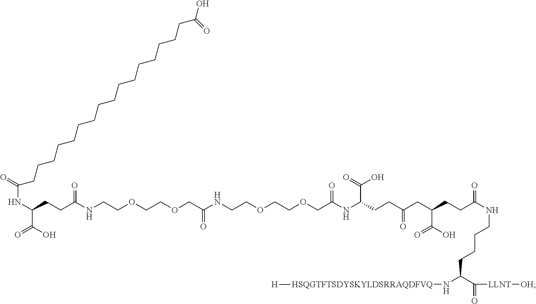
C(CCCCCCCCCCCCCCCCC(O)=O)(NC(CCC(NCCOCCOCC(NCCOCCOCC(NC(CCC(CC(CCC(NCCCCC(N[HSQGTFTSDYSKYLDSRRAQDFVQ][H])C([LLNT][OH])=O)=O)C(O)=O)=O)C(=O)O)=O)=O)=O)C(=O)O)=O
